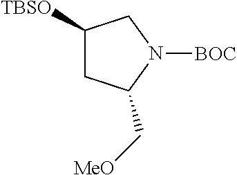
[TBSO]C1CC(C[MeO])N([BOC])C1
